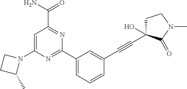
C1=C(N2CCC2C)N=C(C2=CC=CC(C#CC3(O)CCN(C)C3=O)=C2)N=C1C(N)=O
